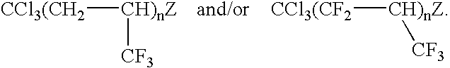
[CCl3(CH2][CH)nZ][CF3].[CCl3(CF2][CH)nZ][CF3]
